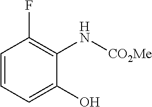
C1=CC(F)=C(N[CO2Me])C(O)=C1
